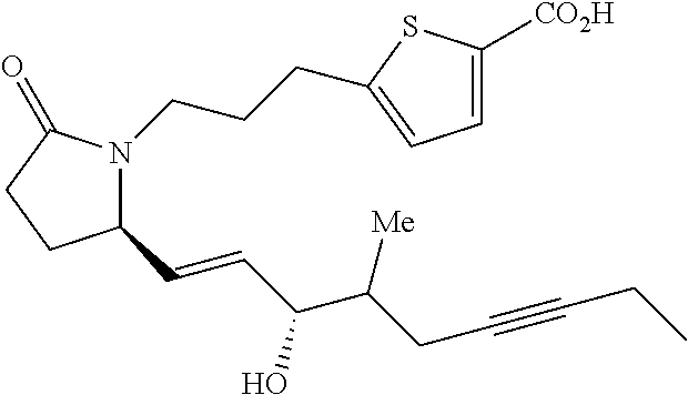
C1(C=CC(C(CC#CCC)[Me])O)N(CCCC2=CC=C([CO2H])S2)C(=O)CC1
